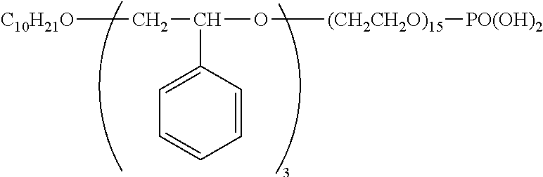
[C10H21O]CC(O[(CH2CH2O)15][PO(OH)2])C1=CC=CC=C1
